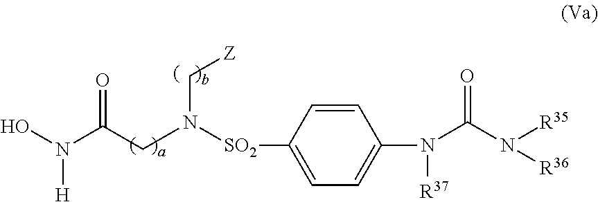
O=C(CN([SO2]C1=CC=C(N([R37])C(N([R36])[R35])=O)C=C1)C[Z])N(O)[H]
